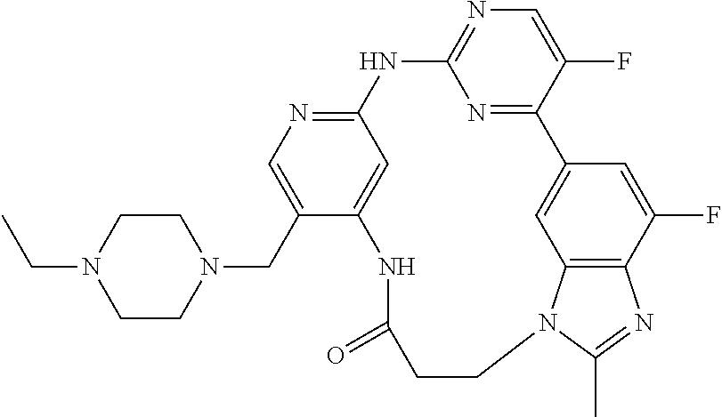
C1CN(CC2=CN=C3C=C2NC(=O)CCN2C4=C(C(F)=CC(=C4)C4=NC(=NC=C4F)N3)N=C2C)CCN1CC
